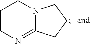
C1=CN=C2N(C1)CCC2
